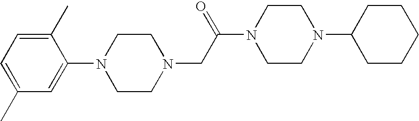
C1(C)=CC=C(C)C=C1N1CCN(CC(N2CCN(C3CCCCC3)CC2)=O)CC1
